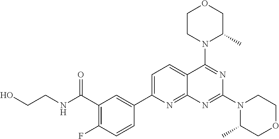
C1=C(C2=CC(C(NCCO)=O)=C(F)C=C2)N=C2C(=C1)C(N1C(C)COCC1)=NC(N1C(C)COCC1)=N2
